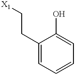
C1(CC[X1])=CC=CC=C1O
